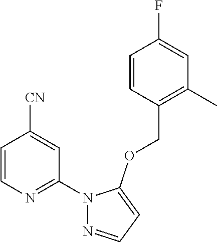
C1=CN=C(N2N=CC=C2OCC2=C(C)C=C(F)C=C2)C=C1[CN]
